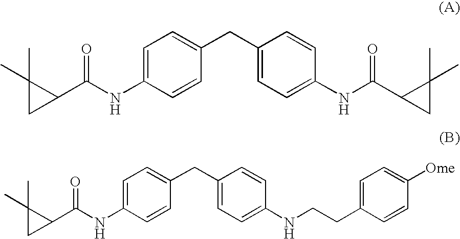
C1=C(NC(C2C(C)(C)C2)=O)C=CC(CC2=CC=C(NC(C3CC3(C)C)=O)C=C2)=C1.C1=C(NC(C2C(C)(C)C2)=O)C=CC(CC2=CC=C(NCCC3=CC=C([Ome])C=C3)C=C2)=C1
